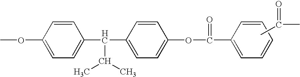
COC1=CC=C(C(C2=CC=C(OC(=O)C3=CC=CC=C3)C=C2)C(C)C)C=C1.CC(=O)C
